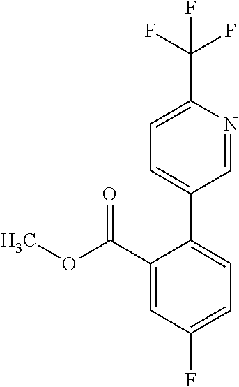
O(C(C1=CC(F)=CC=C1C1=CC=C(C(F)(F)F)N=C1)=O)C
